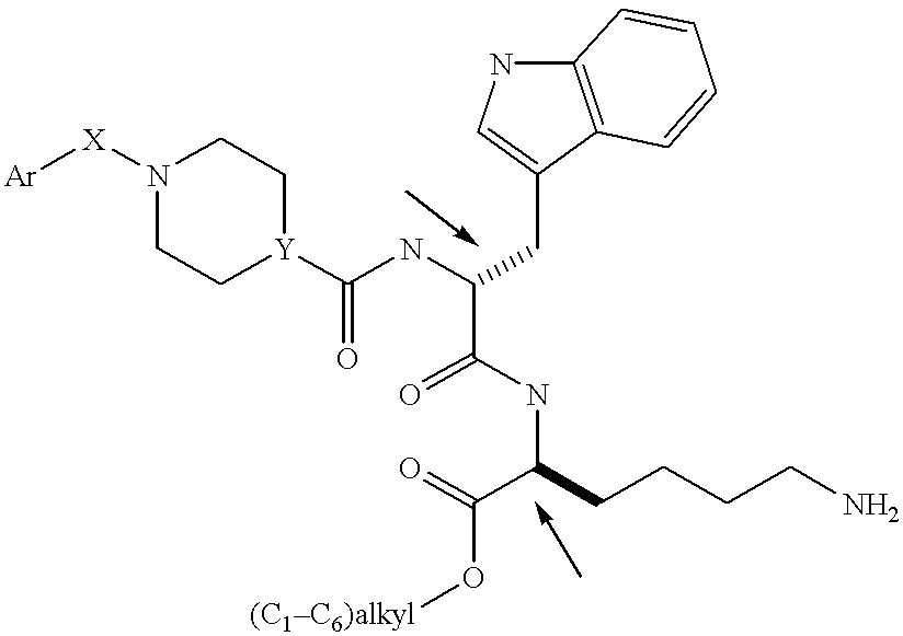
C12=C(C(CC(C(=O)NC(C(=O)O[(C1C6)alkyl])CCCCN)NC([Y]3CCN([X][Ar])CC3)=O)=CN1)C=CC=C2
